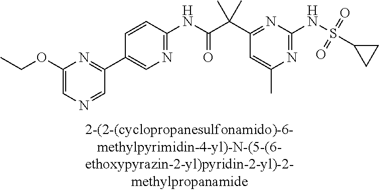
N1=C(NS(=O)(=O)C2CC2)N=C(C(C(NC2=NC=C(C3=NC(OCC)=CN=C3)C=C2)=O)(C)C)C=C1C
